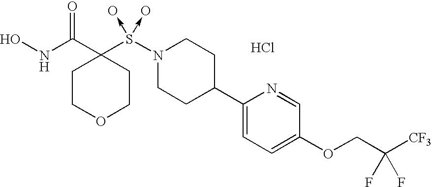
ONC(=O)C1(S(N2CCC(C3=CC=C(OCC([CF3])(F)F)C=N3)CC2)(->O)->O)CCOCC1.Cl
